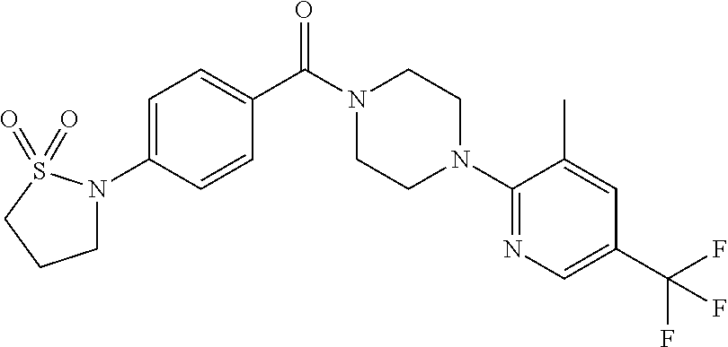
C1=C(N2CCCS2(=O)=O)C=CC(C(N2CCN(C3=NC=C(C(F)(F)F)C=C3C)CC2)=O)=C1
